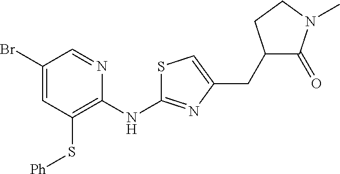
C1(Br)=CC(S[Ph])=C(NC2=NC(CC3C(=O)N(C)CC3)=CS2)N=C1
